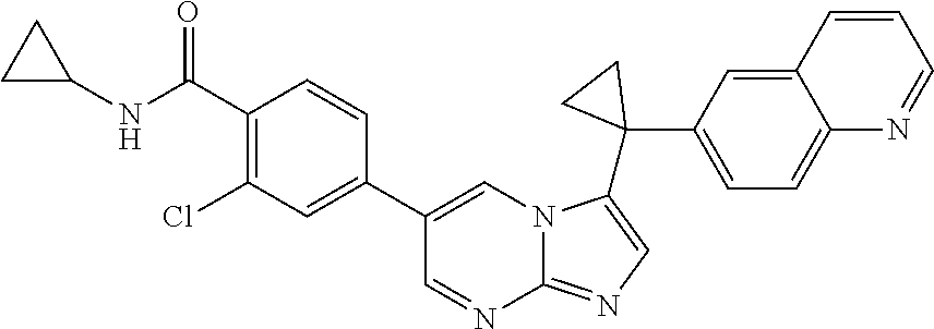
C1(NC(C2=C(Cl)C=C(C3=CN4C(=NC=C4C4(C5=CC=C6C(=C5)C=CC=N6)CC4)N=C3)C=C2)=O)CC1
